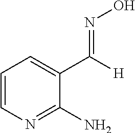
C1=CN=C(N)C(C(=NO)[H])=C1
